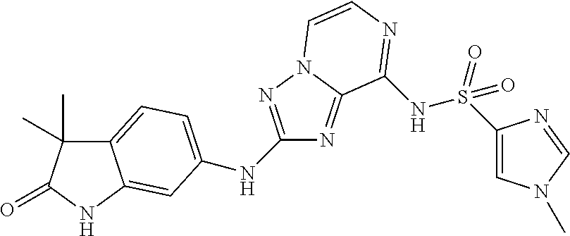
N(C1=NN2C(=N1)C(NS(=O)(=O)C1=CN(C)C=N1)=NC=C2)C1=CC=C2C(C)(C)C(=O)NC2=C1
